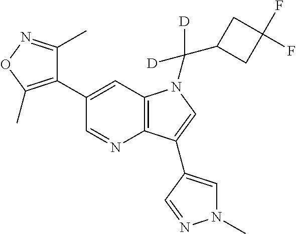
C1(C2=CC3=C(N=C2)C(C2=CN(C)N=C2)=CN3C(C2CC(F)(F)C2)([D])[D])=C(C)ON=C1C
